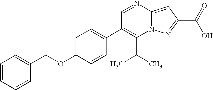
C1(C(C)C)=C(C2=CC=C(OCC3=CC=CC=C3)C=C2)C=NC2=CC(C(O)=O)=NN12
